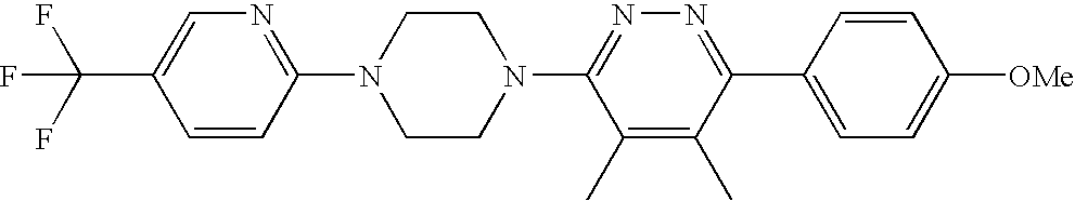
C1=CC(N2CCN(C3=NN=C(C4=CC=C([OMe])C=C4)C(C)=C3C)CC2)=NC=C1C(F)(F)F
